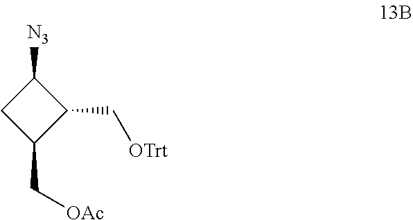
[N3]C1CC(C[OAc])C1C[OTrt]
